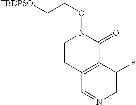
C12=C(C(F)=CN=C1)C(=O)N(OCC[TBDPSO])CC2
